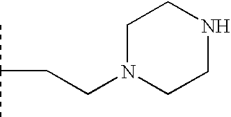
CC(C)CCN1CCNCC1
